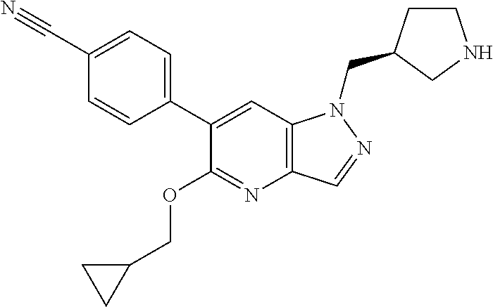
C1(C2=CC=C(C#N)C=C2)=CC2=C(N=C1OCC1CC1)C=NN2CC1CCNC1
